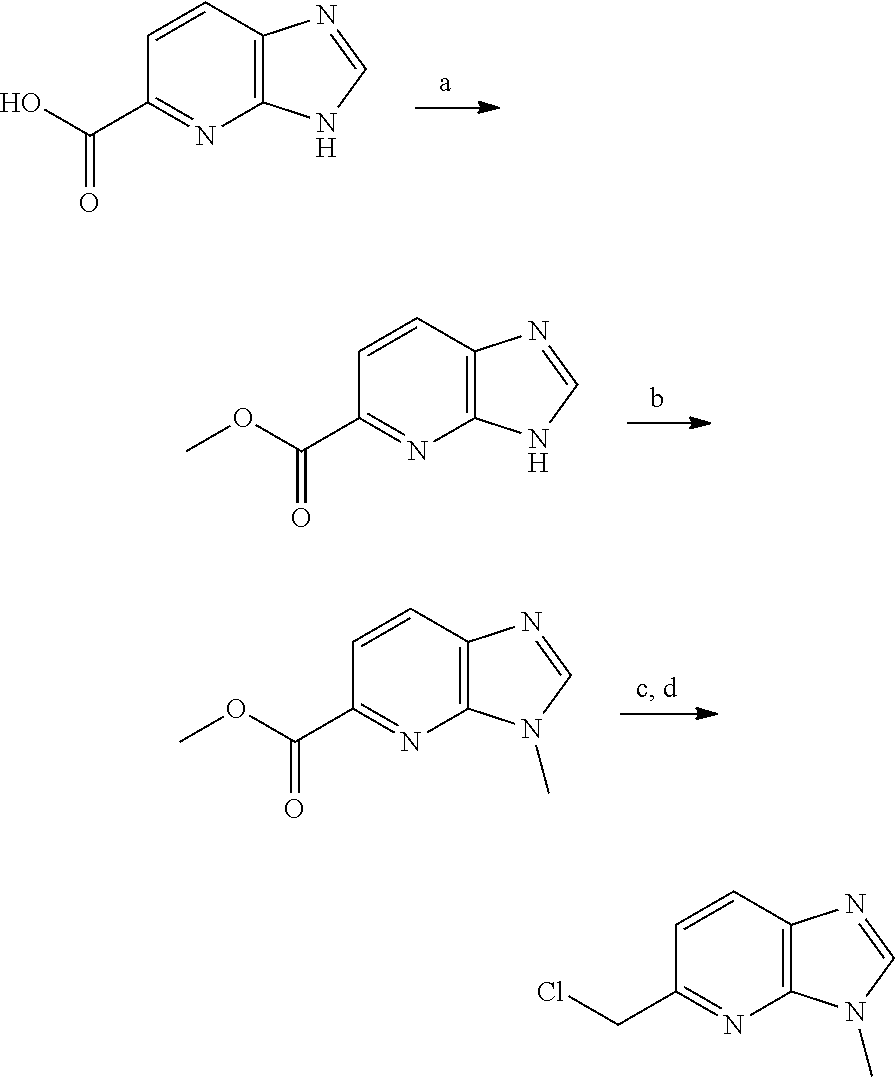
OC(C1=NC2=C(C=C1)N=CN2)=O.O(C(C1=NC2=C(C=C1)N=CN2)=O)C.O(C(C1=NC2=C(C=C1)N=CN2C)=O)C.ClCC1=NC2=C(C=C1)N=CN2C
